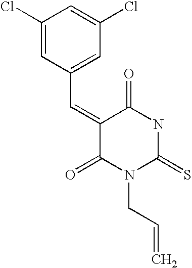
C1(Cl)=CC(C=C2C(=O)N(CC=C)C(=S)NC2=O)=CC(Cl)=C1
